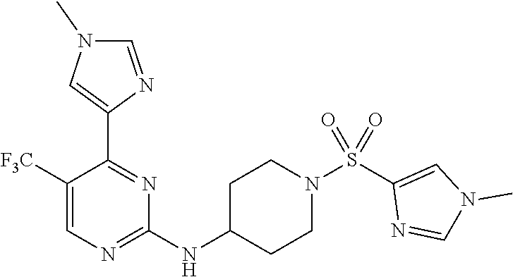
C1([F3C])=CN=C(NC2CCN(S(C3=CN(C)C=N3)(=O)=O)CC2)N=C1C1=CN(C)C=N1
